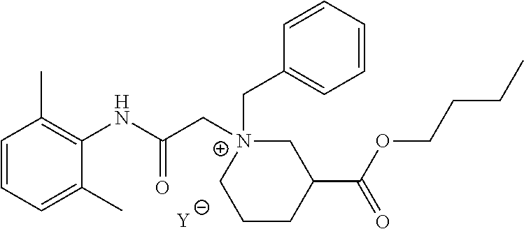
[Y].C1=CC=C(C)C(NC(C[N+]2(CC3=CC=CC=C3)CC(C(OCCCC)=O)CCC2)=O)=C1C
